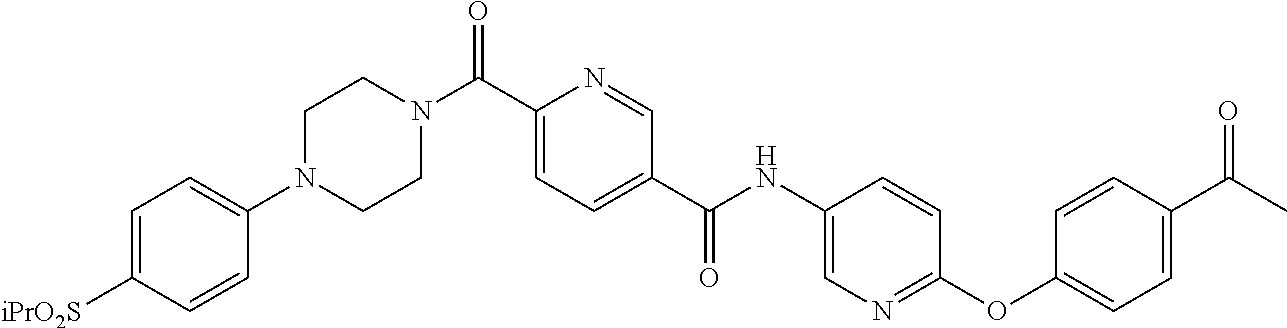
C1(N2CCN(C(C3=CC=C(C(NC4=CN=C(OC5=CC=C(C(=O)C)C=C5)C=C4)=O)C=N3)=O)CC2)=CC=C([iPrO2S])C=C1
